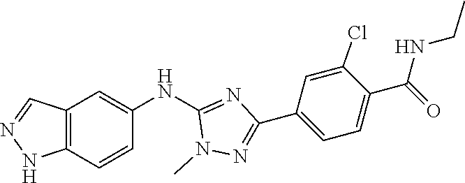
C12=C(C=CC(NC3=NC(C4=CC=C(C(NCC)=O)C(Cl)=C4)=NN3C)=C1)NN=C2
